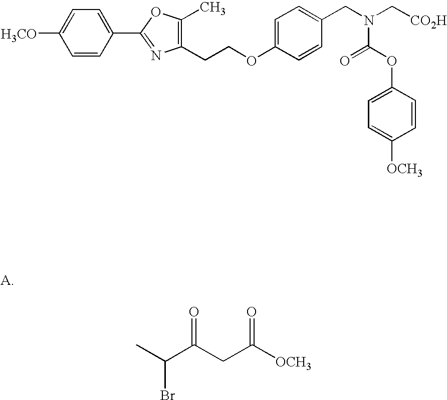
CC(C(CC([OCH3])=O)=O)Br.C1(C2=NC(CCOC3=CC=C(CN(C[CO2H])C(OC4=CC=C([OCH3])C=C4)=O)C=C3)=C(C)O2)=CC=C([H3CO])C=C1
